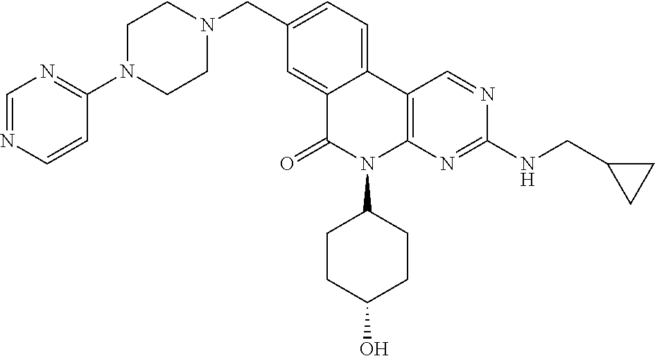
C12=CC(CN3CCN(C4=NC=NC=C4)CC3)=CC=C1C1=C(N(C3CCC(O)CC3)C2=O)N=C(NCC2CC2)N=C1
